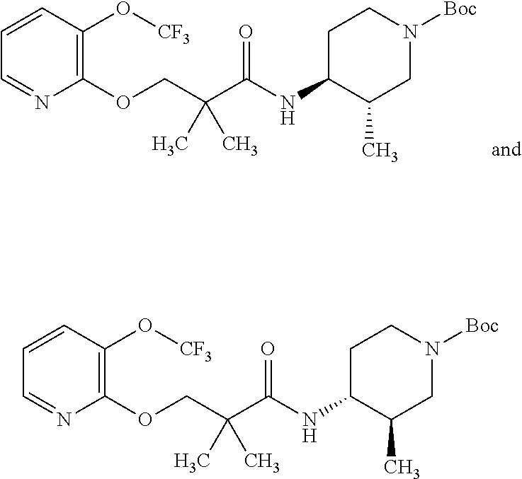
C1=CC=NC(OCC(C(NC2C(C)CN([Boc])CC2)=O)(C)C)=C1O[CF3].C1=CC=NC(OCC(C(NC2C(C)CN([Boc])CC2)=O)(C)C)=C1O[CF3]
